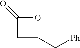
O1C(=O)CC1C[Ph]
